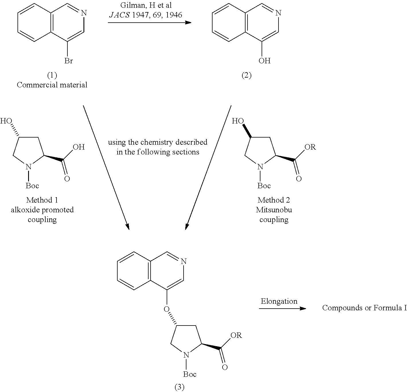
C1=CC2=C(C=C1)C(Br)=CN=C2.C1=CC2=C(C=C1)C(O)=CN=C2.C1C(O)CN([Boc])C1C([OR])=O.C1C(O)CN([Boc])C1C(O)=O.C1=CC2=C(C=C1)C(OC1CC(C([OR])=O)N([Boc])C1)=CN=C2
